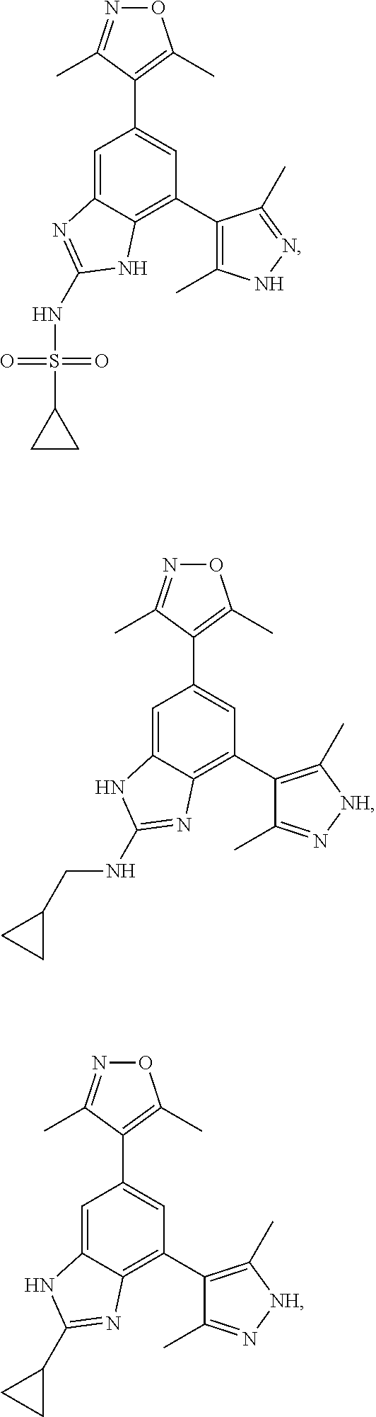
C1=C2C(=C(C3=C(C)NN=C3C)C=C1C1=C(C)ON=C1C)NC(NS(C1CC1)(=O)=O)=N2.C1=C2C(=C(C3=C(C)[NH]N=C3C)C=C1C1=C(C)ON=C1C)N=C(NCC1CC1)N2.C1=C2C(=C(C3=C(C)[NH]N=C3C)C=C1C1=C(C)ON=C1C)N=C(C1CC1)N2
